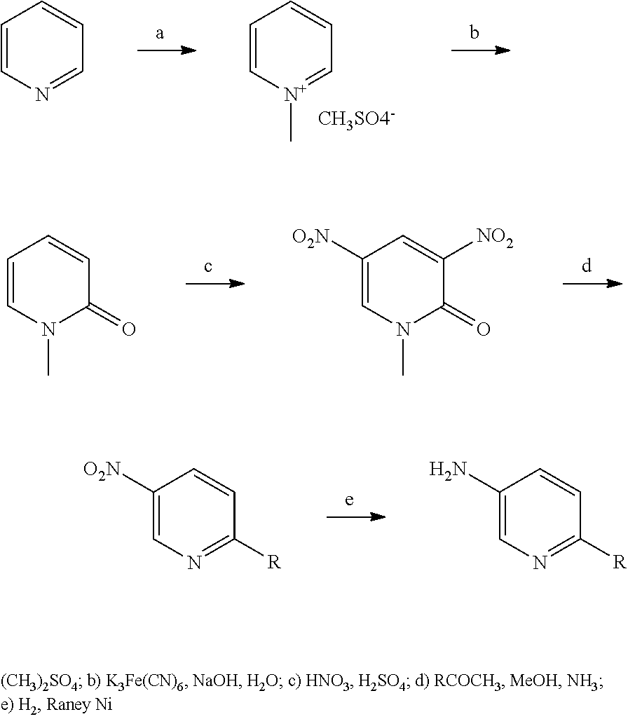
C1=CC=CC=N1.C1=CC=CC=[N+]1C.C1=CC=CC(=O)N1C.C1=C([O2N])C=C([NO2])C(=O)N1C.C1=C([O2N])C=CC([R])=N1.C1=C(N)C=CC([R])=N1
